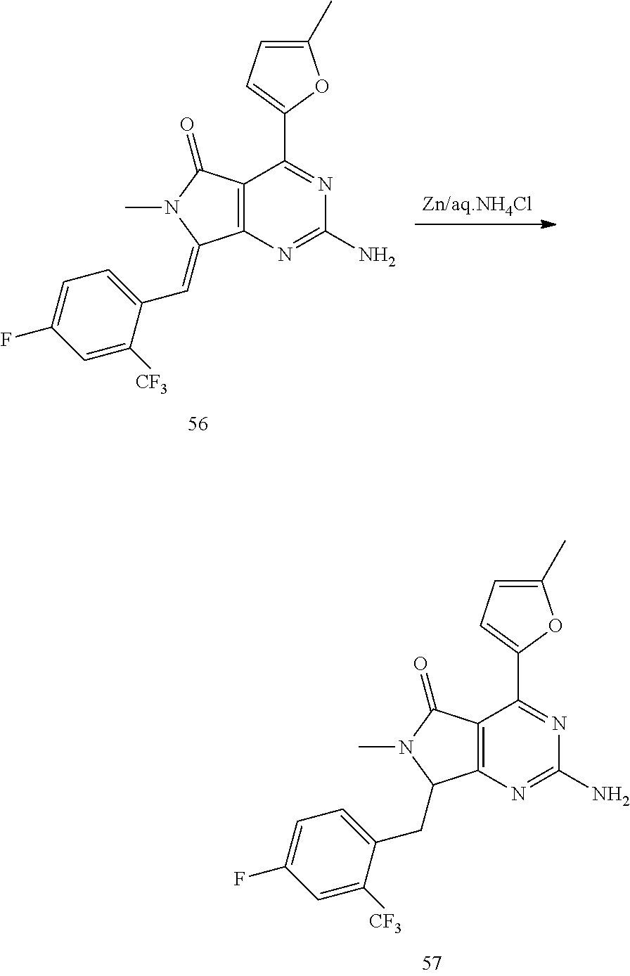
C1(C)=CC=C(C2=NC(N)=NC3=C2C(=O)N(C)C3CC2=CC=C(F)C=C2[CF3])O1.C1(C)=CC=C(C2=NC(N)=NC3=C2C(=O)N(C)C3=CC2=CC=C(F)C=C2[CF3])O1
